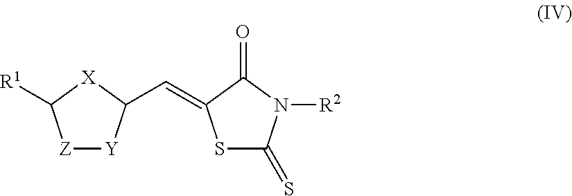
[Z]1[Y]C(C=C2SC(=S)N([R2])C2=O)[X]C1[R1]
